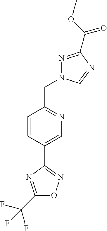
C1=CC(C2=NOC(C(F)(F)F)=N2)=CN=C1CN1N=C(C(=O)OC)N=C1
